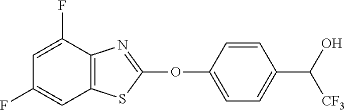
C1(OC2=NC3=C(S2)C=C(F)C=C3F)=CC=C(C(O)[CF3])C=C1
